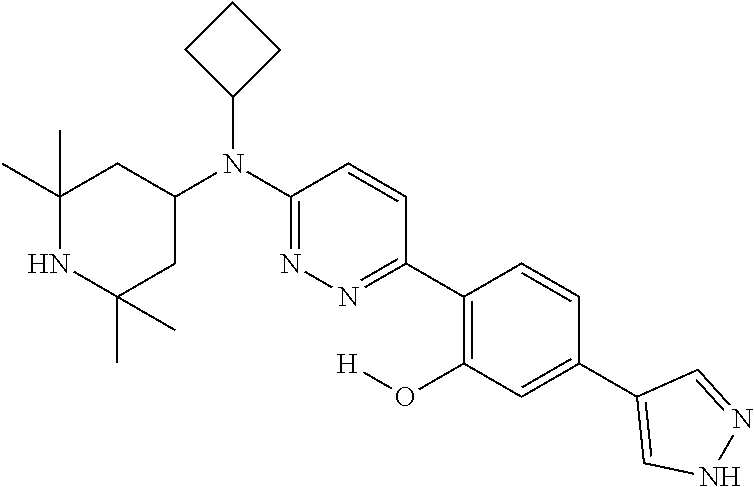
C1(C)(C)NC(C)(C)CC(N(C2=NN=C(C3=C(O[H])C=C(C4=CNN=C4)C=C3)C=C2)C2CCC2)C1
